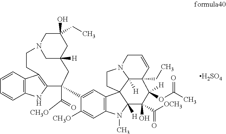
C12=C(C=CC=C1)C1=C(N2)C(C(=O)[CH3O])(C2=CC3=C(C=C2[CH3O])N(C)C2([H])C(O)(C([OCH3])=O)C([H])(OC(C)=O)C4(CC)C=CCN5CCC32C45[H])CC2([H])CN(CC(CC)(O)C2)CC1.[H2SO4]
